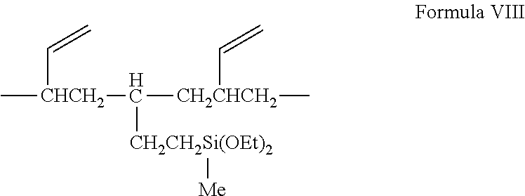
C[CHCH2](C=C)C([CH2CHCH2](C)C=C)[CH2CH2Si(OEt)2][Me]
